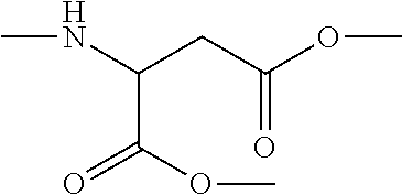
CNC(CC(OC)=O)C(OC)=O
